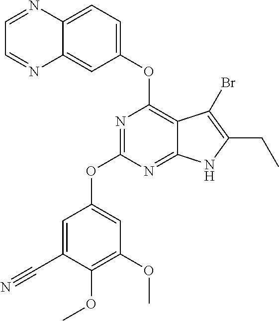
C12=NC(OC3=CC(OC)=C(OC)C(C#N)=C3)=NC(OC3=CC=C4C(=C3)N=CC=N4)=C1C(Br)=C(CC)N2
